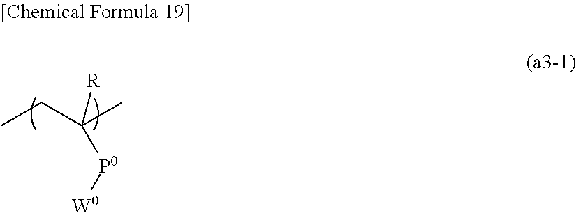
C([P0][W0])(CC)(C)[R]
